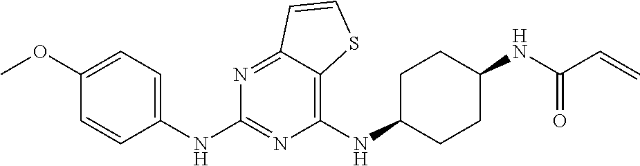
C1(NC2CCC(NC(C=C)=O)CC2)=C2C(=NC(NC3=CC=C(OC)C=C3)=N1)C=CS2
